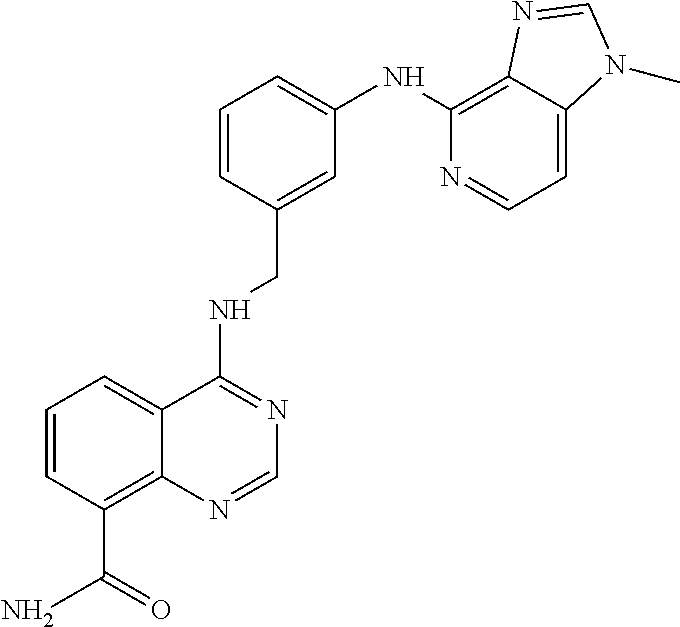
C1=CC(C(=O)N)=C2C(=C1)C(NCC1=CC(NC3=C4C(=CC=N3)N(C)C=N4)=CC=C1)=NC=N2
